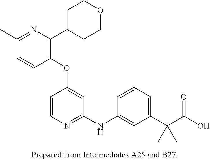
C1(OC2=CC(NC3=CC(C(C(O)=O)(C)C)=CC=C3)=NC=C2)=C(C2CCOCC2)N=C(C)C=C1
